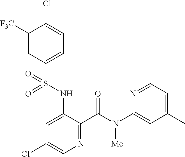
C1([F3C])=CC(S(NC2=CC(Cl)=CN=C2C(N(C2=CC(C)=CC=N2)[Me])=O)(=O)=O)=CC=C1Cl
